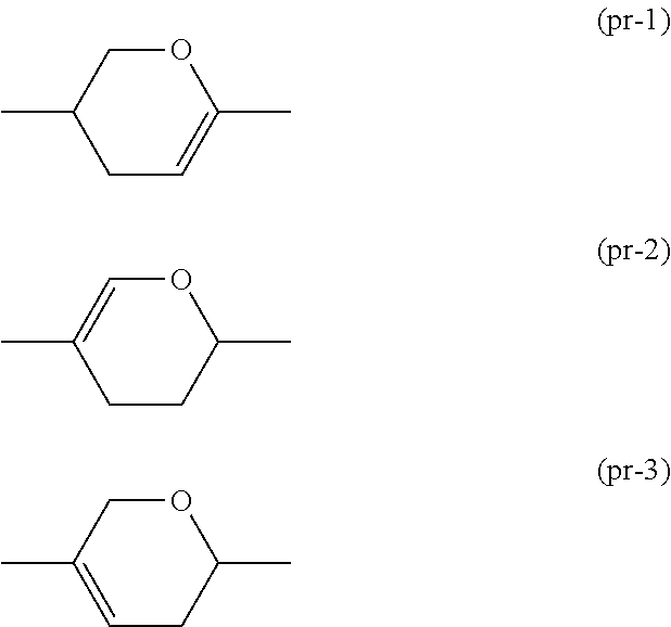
C1C=C(C)OCC1C.C1CC(C)OC=C1C.C1=C(C)COC(C)C1
